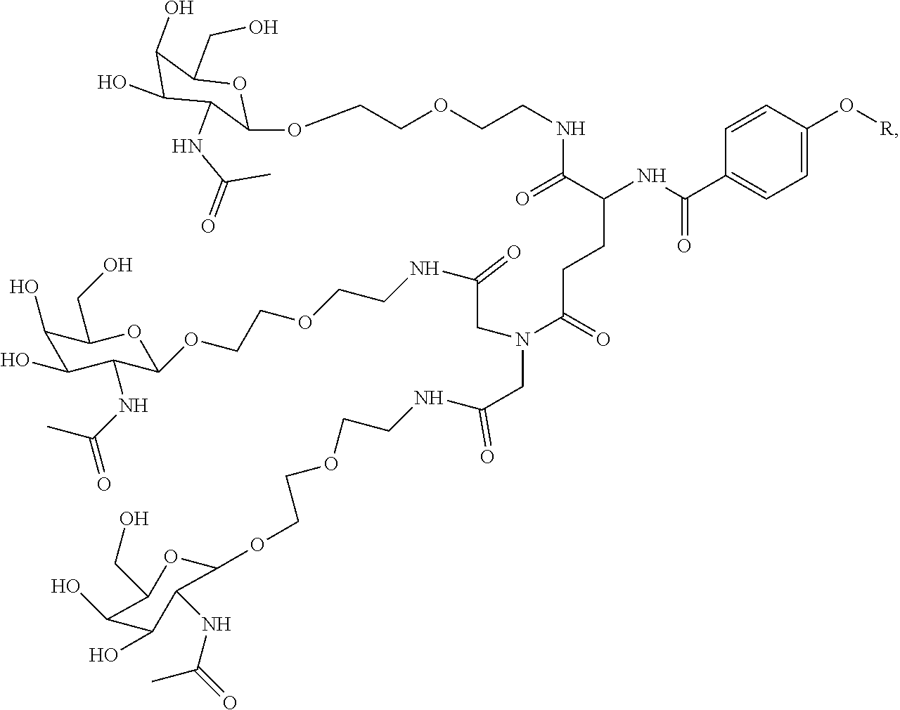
C1(O)C(O)C(NC(C)=O)C(OCCOCCNC(=O)C(CCC(=O)N(CC(NCCOCCOC2C(NC(C)=O)C(O)C(O)C(CO)O2)=O)CC(NCCOCCOC2OC(CO)C(O)C(O)C2NC(=O)C)=O)NC(C2=CC=C(O[R])C=C2)=O)OC1CO
